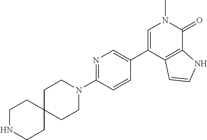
C1(C2=CN=C(N3CCC4(CC3)CCNCC4)C=C2)=CN(C)C(=O)C2=C1C=CN2
